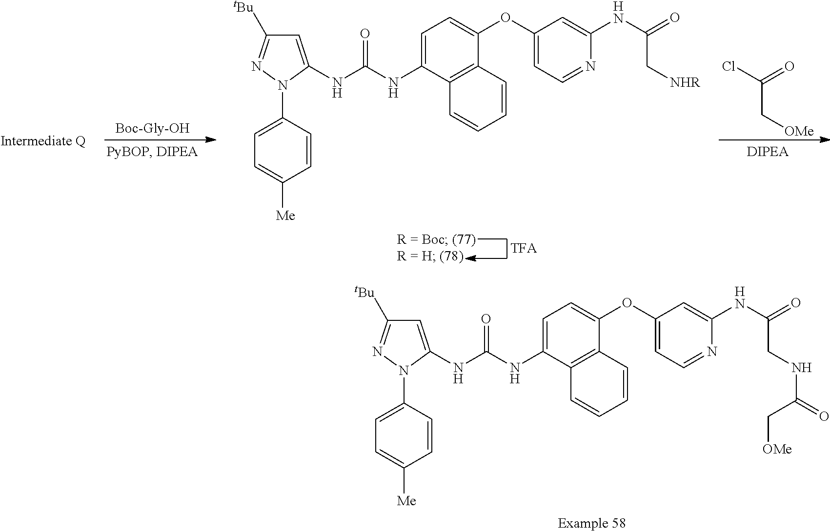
C1=C(N2C(NC(NC3=CC=C(OC4=CC=NC(NC(CNC(=O)C[OMe])=O)=C4)C4=C3C=CC=C4)=O)=CC([tBu])=N2)C=CC([Me])=C1.[Boc-Gly-OH].C1=C(N2C(NC(NC3=CC=C(OC4=CC=NC(NC(C[NHR])=O)=C4)C4=C3C=CC=C4)=O)=CC([tBu])=N2)C=CC([Me])=C1.C(C[OMe])(Cl)=O
